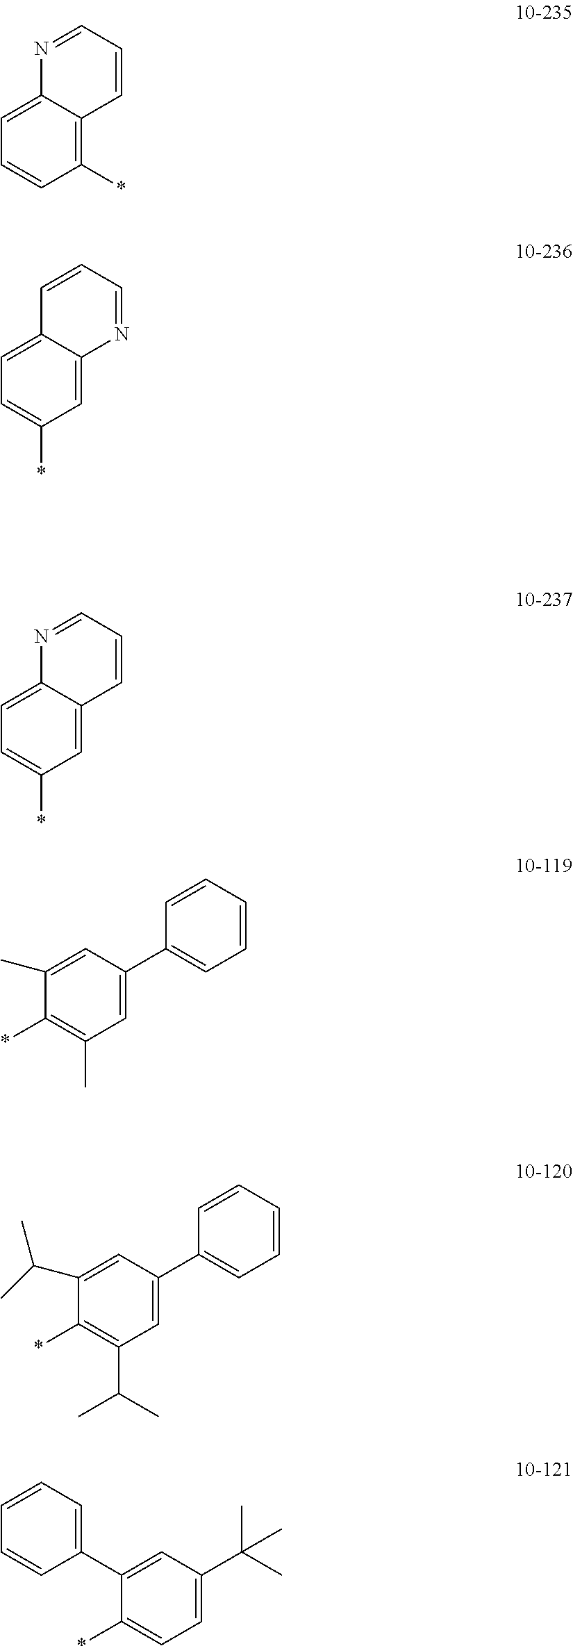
C12=CC=C(*)C=C1N=CC=C2.C12=CC=CC(*)=C1C=CC=N2.C1=C(C)C(*)=C(C)C=C1C1=CC=CC=C1.C1=C(C(C)C)C(*)=C(C(C)C)C=C1C1=CC=CC=C1.C12=CC=C(*)C=C1C=CC=N2.C1=CC=CC(C2=CC(C(C)(C)C)=CC=C2*)=C1
